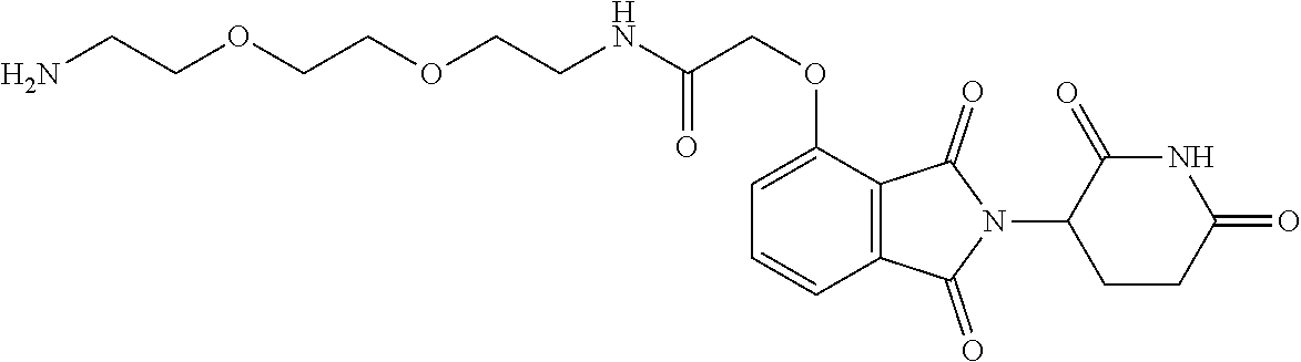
NCCOCCOCCNC(COC1=CC=CC2=C1C(=O)N(C1CCC(=O)NC1=O)C2=O)=O
